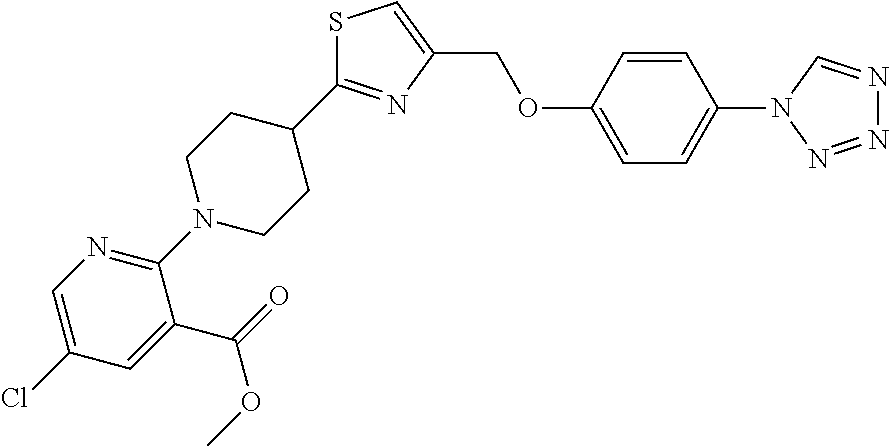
C1=C(COC2=CC=C(N3N=NN=C3)C=C2)N=C(C2CCN(C3=NC=C(Cl)C=C3C(=O)OC)CC2)S1
